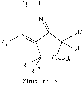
C1([R12])([R11])[(CH2)n]C([R13])([R14])C(=N[L][Q])C1=N[Ra1]
